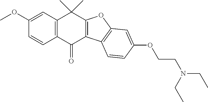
C1(OC)=CC2=C(C=C1)C(=O)C1=C(C2(C)C)OC2=C1C=CC(OCCN(CC)CC)=C2
